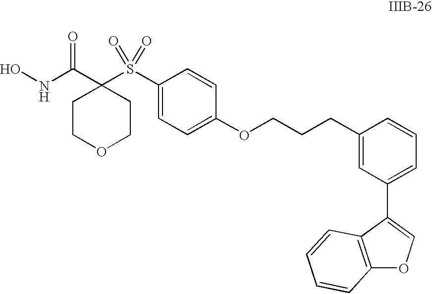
ONC(=O)C1(S(=O)(=O)C2=CC=C(OCCCC3=CC(C4=COC5=C4C=CC=C5)=CC=C3)C=C2)CCOCC1
